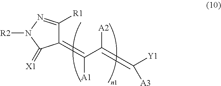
C1(=C(C(=C([Y1])[A3])[A2])[A1])C([R1])=NN([R2])C1=[X1]
